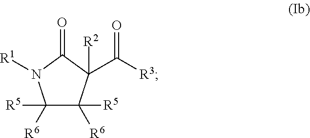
C1([R6])([R5])C([R6])([R5])C(C([R3])=O)([R2])C(=O)N1[R1]
